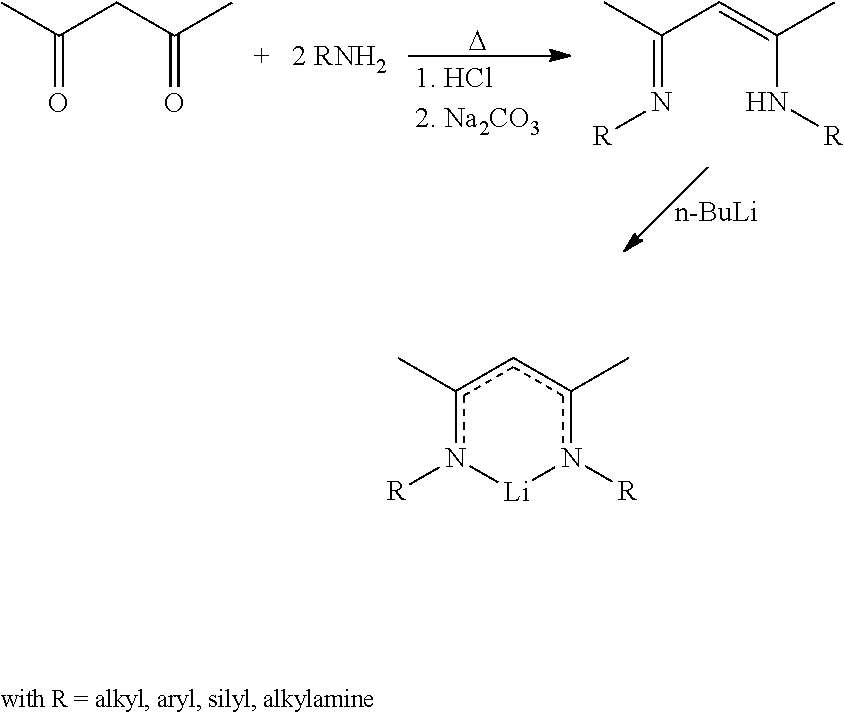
CC(CC(C)=O)=O.[D].C(=N[R])(C)C=C(C)N[R].[n-BuLi].c1(C)n([R])[Li]n([R])c(C)c1
